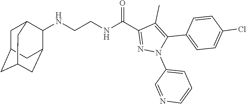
N(CCNC(C1=NN(C2=CC=CN=C2)C(C2=CC=C(Cl)C=C2)=C1C)=O)C1C2CC3CC(CC1C3)C2
